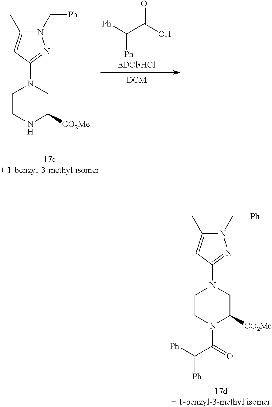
C1CNC([CO2Me])CN1C1=NN(C[Ph])C(C)=C1.C(C(O)=O)([Ph])[Ph].C1CN(C(C([Ph])[Ph])=O)C([CO2Me])CN1C1=NN(C[Ph])C(C)=C1
